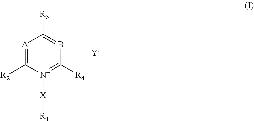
[A]1=C([R2])[N+]([X][R1])=C([R4])B=C1[R3].[Y]
